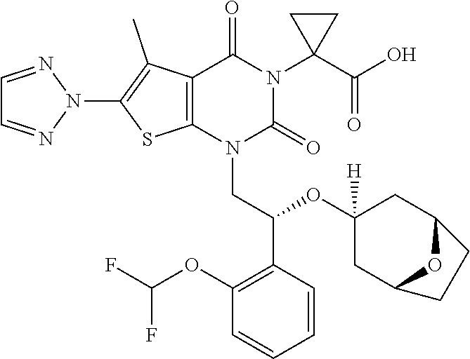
N1(C2=C(C)C3=C(S2)N(CC(C2=C(OC(F)F)C=CC=C2)OC2([H])CC4OC(C2)CC4)C(=O)N(C2(C(O)=O)CC2)C3=O)N=CC=N1
